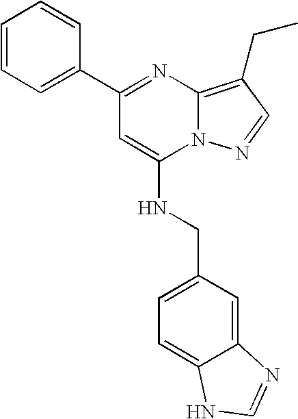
C1(C2=NC3=C(CC)C=NN3C(NCC3=CC=C4C(=C3)N=CN4)=C2)=CC=CC=C1
